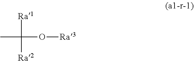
[Ra1]C([Ra2])(O[Ra3])C
